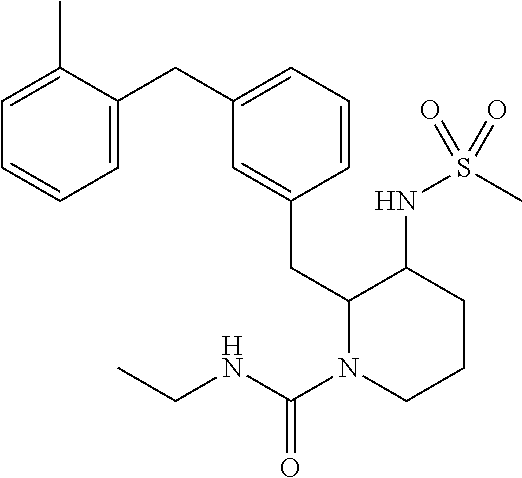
C1=C(C)C(CC2=CC=CC(CC3N(C(NCC)=O)CCCC3NS(C)(=O)=O)=C2)=CC=C1
